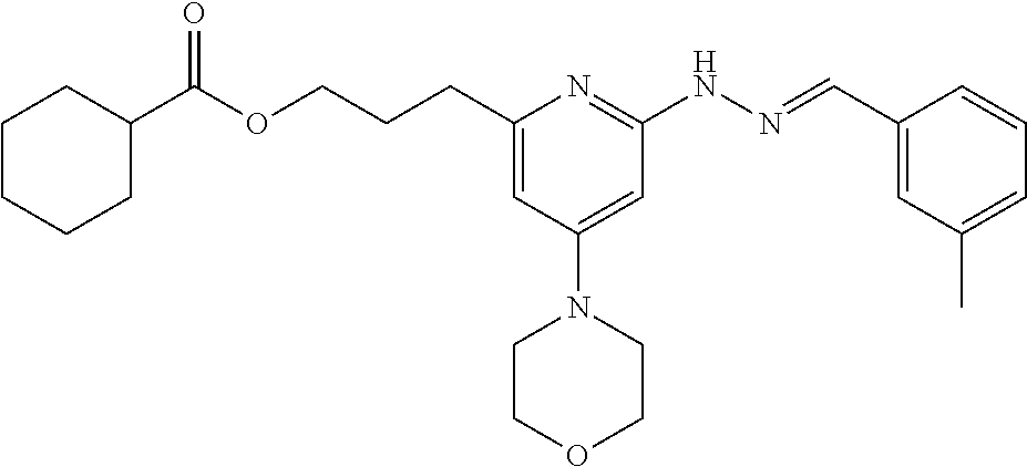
O(C(C1CCCCC1)=O)CCCC1=CC(N2CCOCC2)=CC(NN=CC2=CC(C)=CC=C2)=N1
